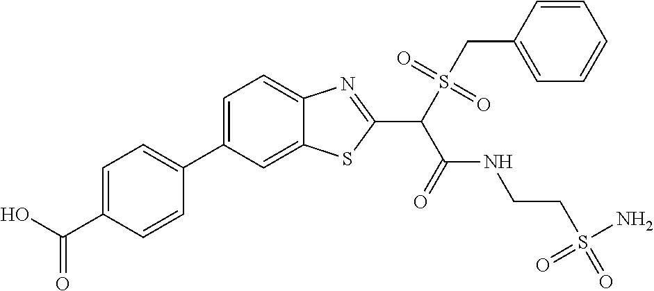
C1=C(C2=CC=C(C(O)=O)C=C2)C=C2C(=C1)N=C(C(C(NCCS(N)(=O)=O)=O)S(=O)(=O)CC1=CC=CC=C1)S2
